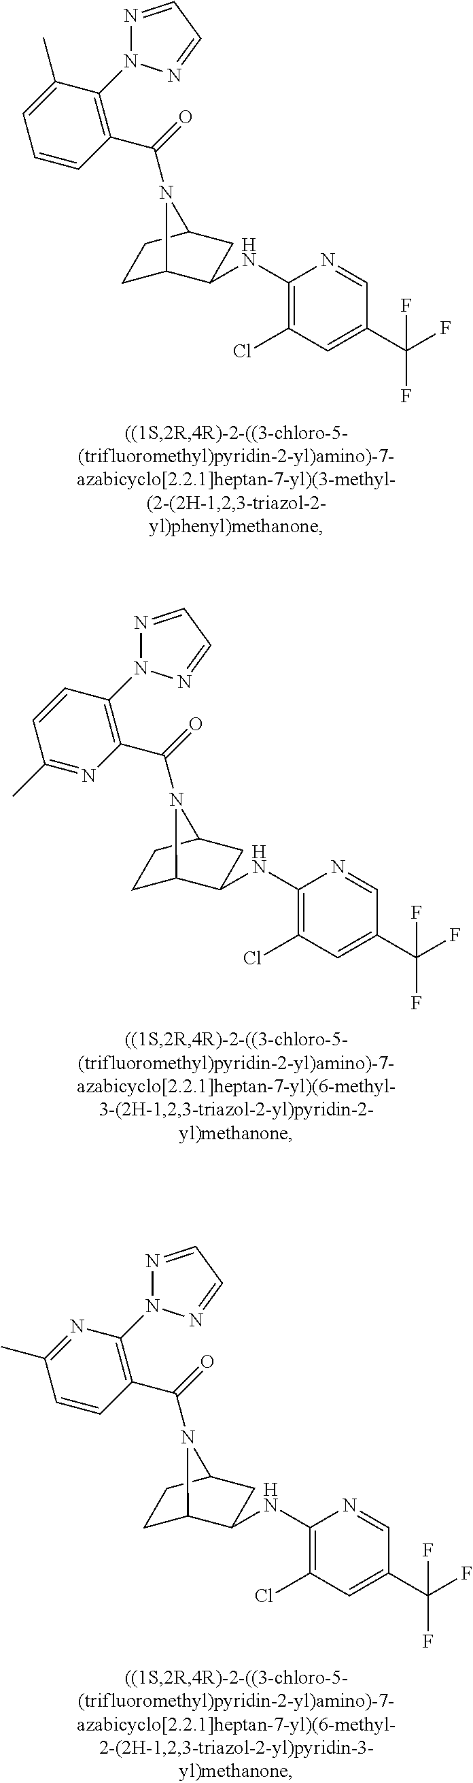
C1C2C(NC3=C(Cl)C=C(C(F)(F)F)C=N3)CC(C1)N2C(=O)C1=C(N2N=CC=N2)C(C)=CC=C1.C1C2C(NC3=C(Cl)C=C(C(F)(F)F)C=N3)CC(C1)N2C(=O)C1=C(N2N=CC=N2)C=CC(C)=N1.C1C2C(NC3=C(Cl)C=C(C(F)(F)F)C=N3)CC(C1)N2C(=O)C1=C(N2N=CC=N2)N=C(C)C=C1
